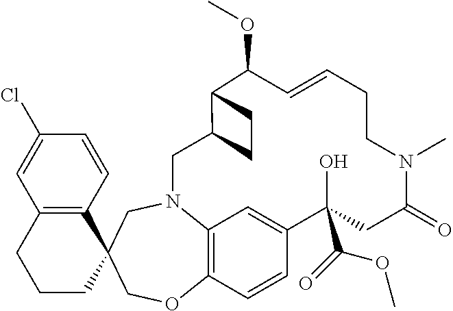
C12=C(C=CC(Cl)=C1)C1(CCC2)COC2=C3N(C1)CC1C(C(OC)C=CCCN(C)C(=O)CC(C(=O)OC)(O)C(=C3)C=C2)CC1
